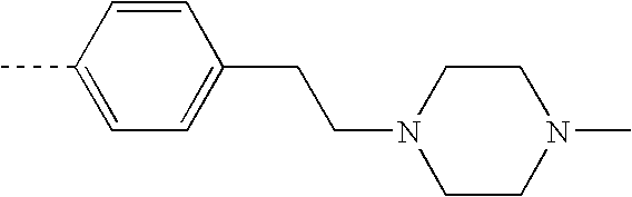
C1=C(C)C=CC(CCN2CCN(C)CC2)=C1
